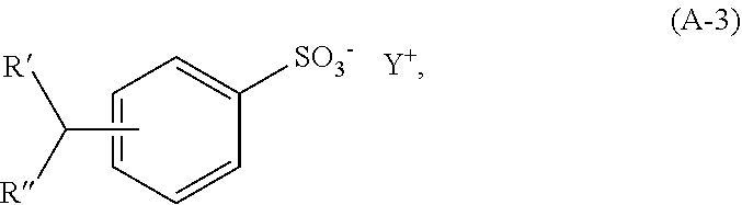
C1=CC=CC([SO3-])=C1.CC([R])[R]
